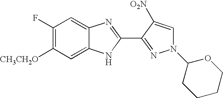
C12=CC([CH3CH2O])=C(F)C=C1N=C(C1=NN(C3CCCCO3)C=C1[O2N])N2
